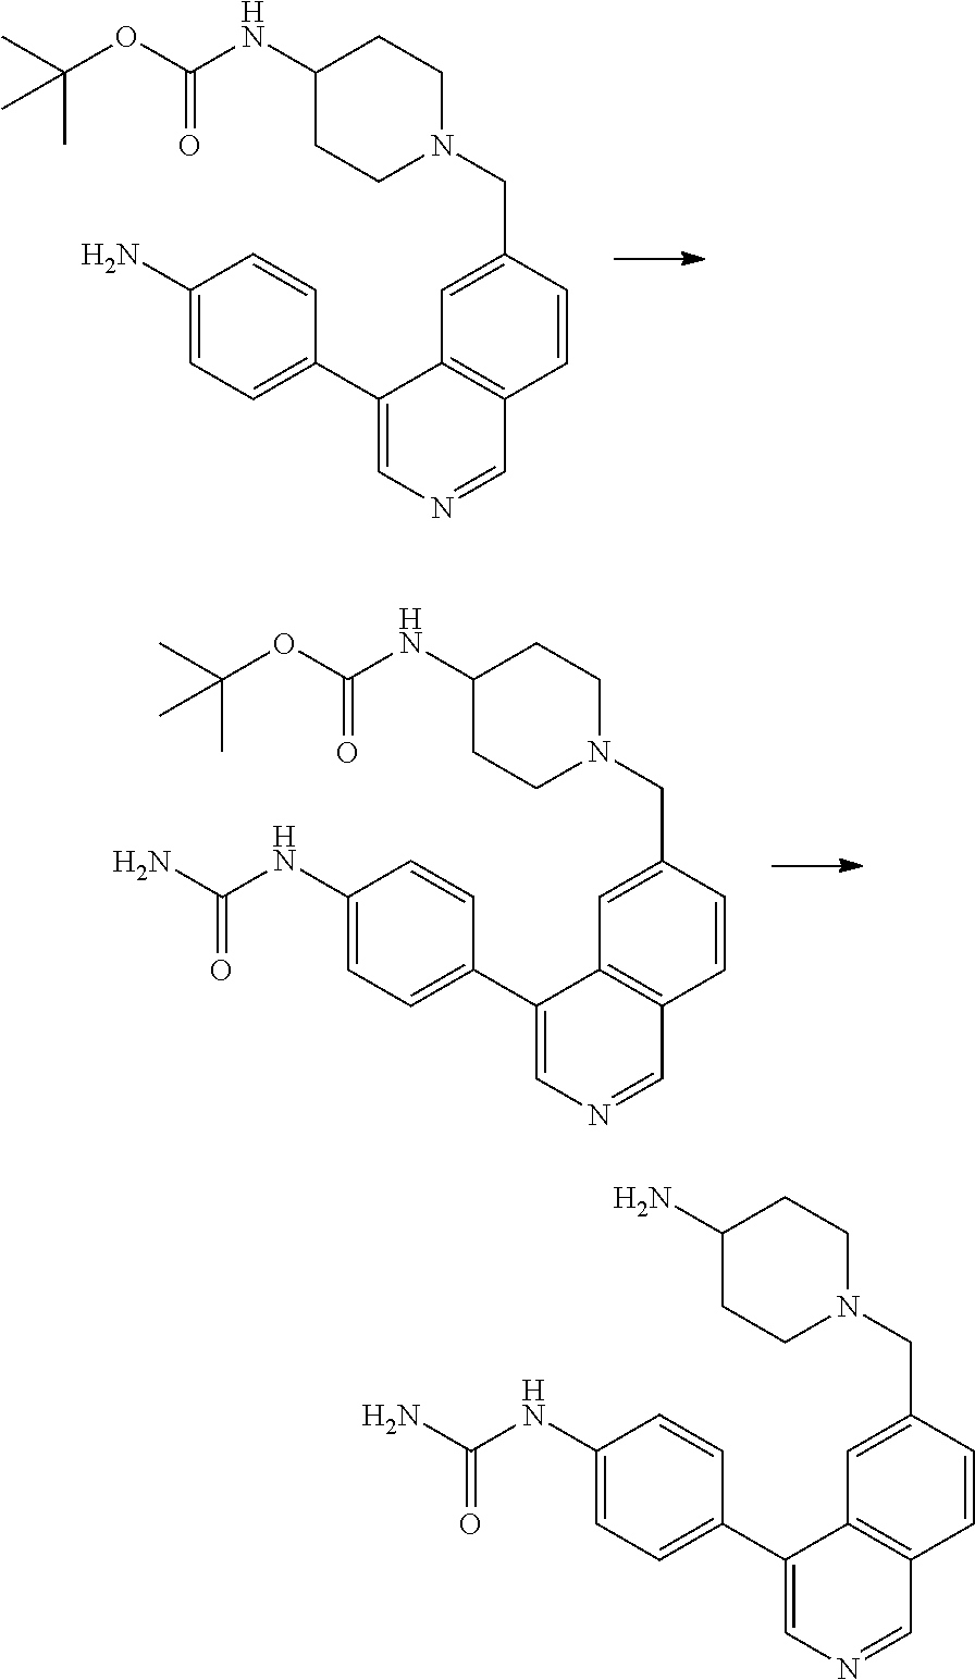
C(C1=CC2=C(C=C1)C=NC=C2C1=CC=C(N)C=C1)N1CCC(NC(OC(C)(C)C)=O)CC1.C(C1=CC2=C(C=C1)C=NC=C2C1=CC=C(NC(=O)N)C=C1)N1CCC(NC(OC(C)(C)C)=O)CC1.C(C1=CC2=C(C=C1)C=NC=C2C1=CC=C(NC(=O)N)C=C1)N1CCC(N)CC1
